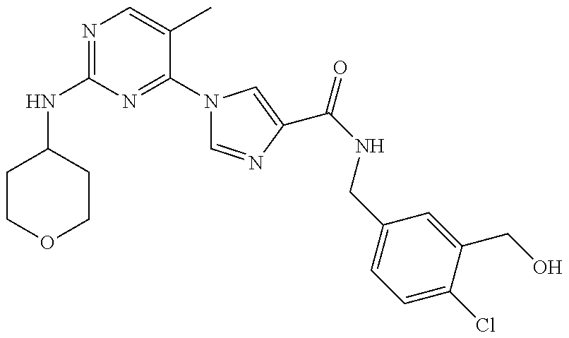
N(C1=NC=C(C)C(N2C=NC(C(NCC3=CC=C(Cl)C(CO)=C3)=O)=C2)=N1)C1CCOCC1
